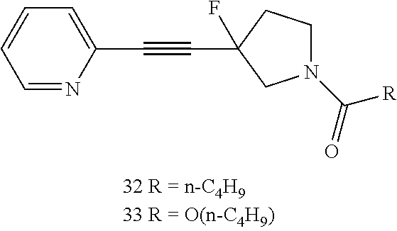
C1=NC(C#CC2(F)CN(C(=O)[R])CC2)=CC=C1
